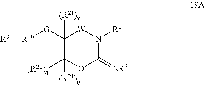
[R10]([G]C1([(R21)v])C([(R21)q])([(R21)q])OC(=[NR2])N([R1])[W]1)[R9]
